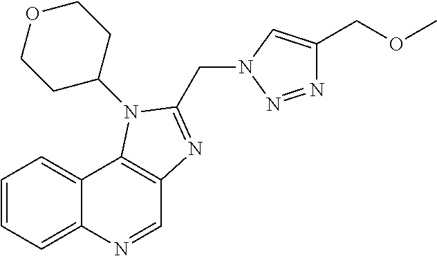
C1=NC2=CC=CC=C2C2=C1N=C(CN1N=NC(COC)=C1)N2C1CCOCC1
